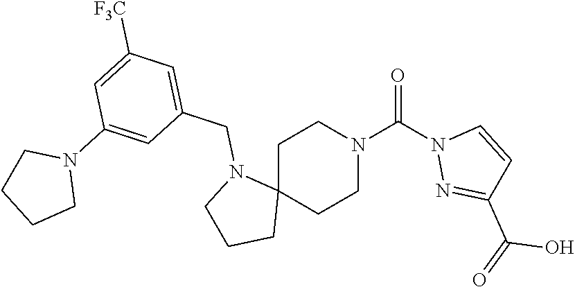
C1C2(CCN(C(N3N=C(C(O)=O)C=C3)=O)C1)N(CC1=CC([F3C])=CC(N3CCCC3)=C1)CCC2
